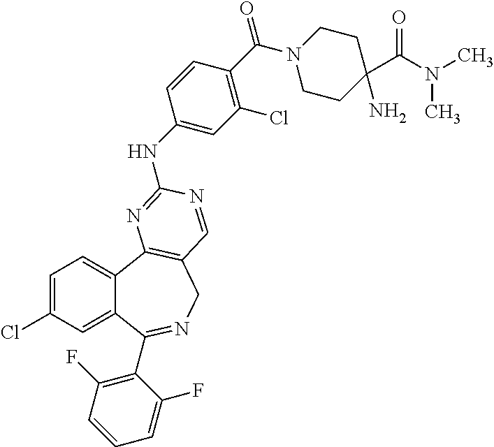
C1=C(Cl)C=C2C(=C1)C1=C(CN=C2C2=C(F)C=CC=C2F)C=NC(NC2=CC(Cl)=C(C(N3CCC(C(=O)N(C)C)(N)CC3)=O)C=C2)=N1
